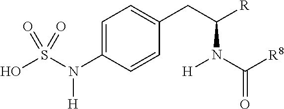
OS(N(C1=CC=C(CC(N(C([R8])=O)[H])[R])C=C1)[H])(=O)=O
